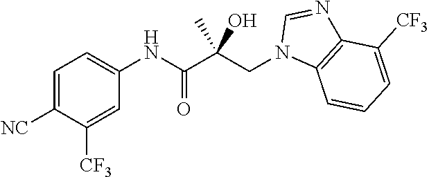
C1=C([NC])C([CF3])=CC(NC(C(CN2C3=C(N=C2)C([CF3])=CC=C3)(O)C)=O)=C1
